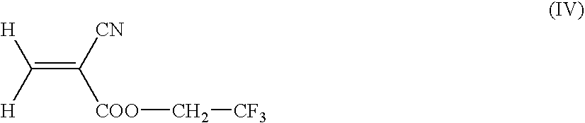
C(=C([CN])[COO]C[CF3])([H])[H]
